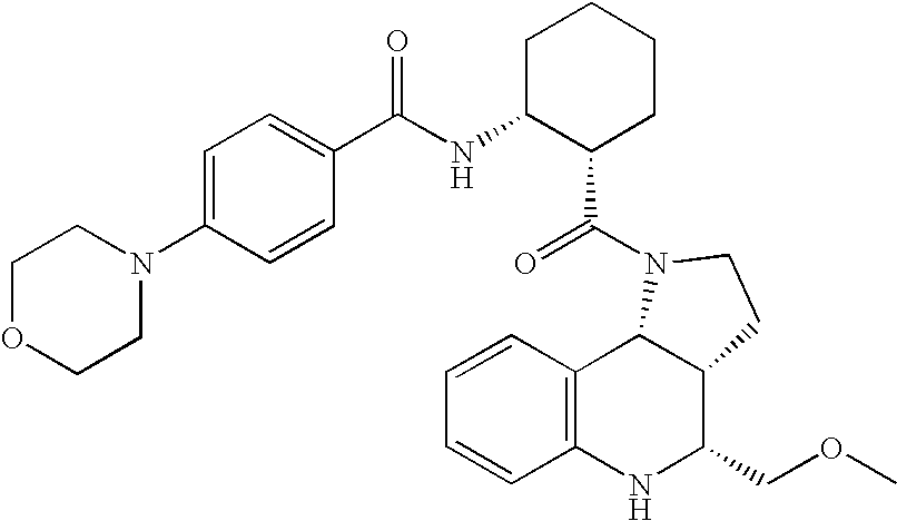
C1=CC2=C(C=C1)NC(COC)C1C2N(C(=O)C2CCCCC2NC(=O)C2=CC=C(N3CCOCC3)C=C2)CC1
